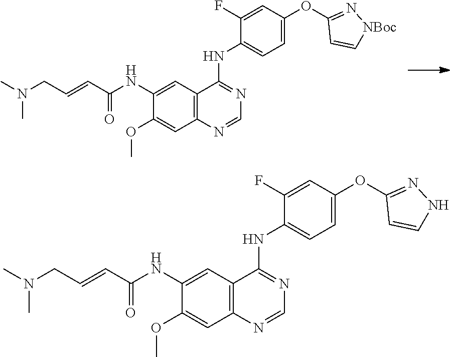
C1=C(OC2=N[NBoc]C=C2)C=C(F)C(NC2=NC=NC3=C2C=C(NC(C=CCN(C)C)=O)C(OC)=C3)=C1.C1=C(OC2=NNC=C2)C=C(F)C(NC2=NC=NC3=C2C=C(NC(C=CCN(C)C)=O)C(OC)=C3)=C1
